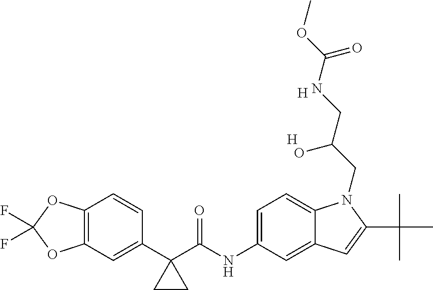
C12=C(C=C(C3(C(NC4=CC=C5C(=C4)C=C(C(C)(C)C)N5CC(CNC(=O)OC)O)=O)CC3)C=C1)OC(F)(F)O2.[H].[H]
